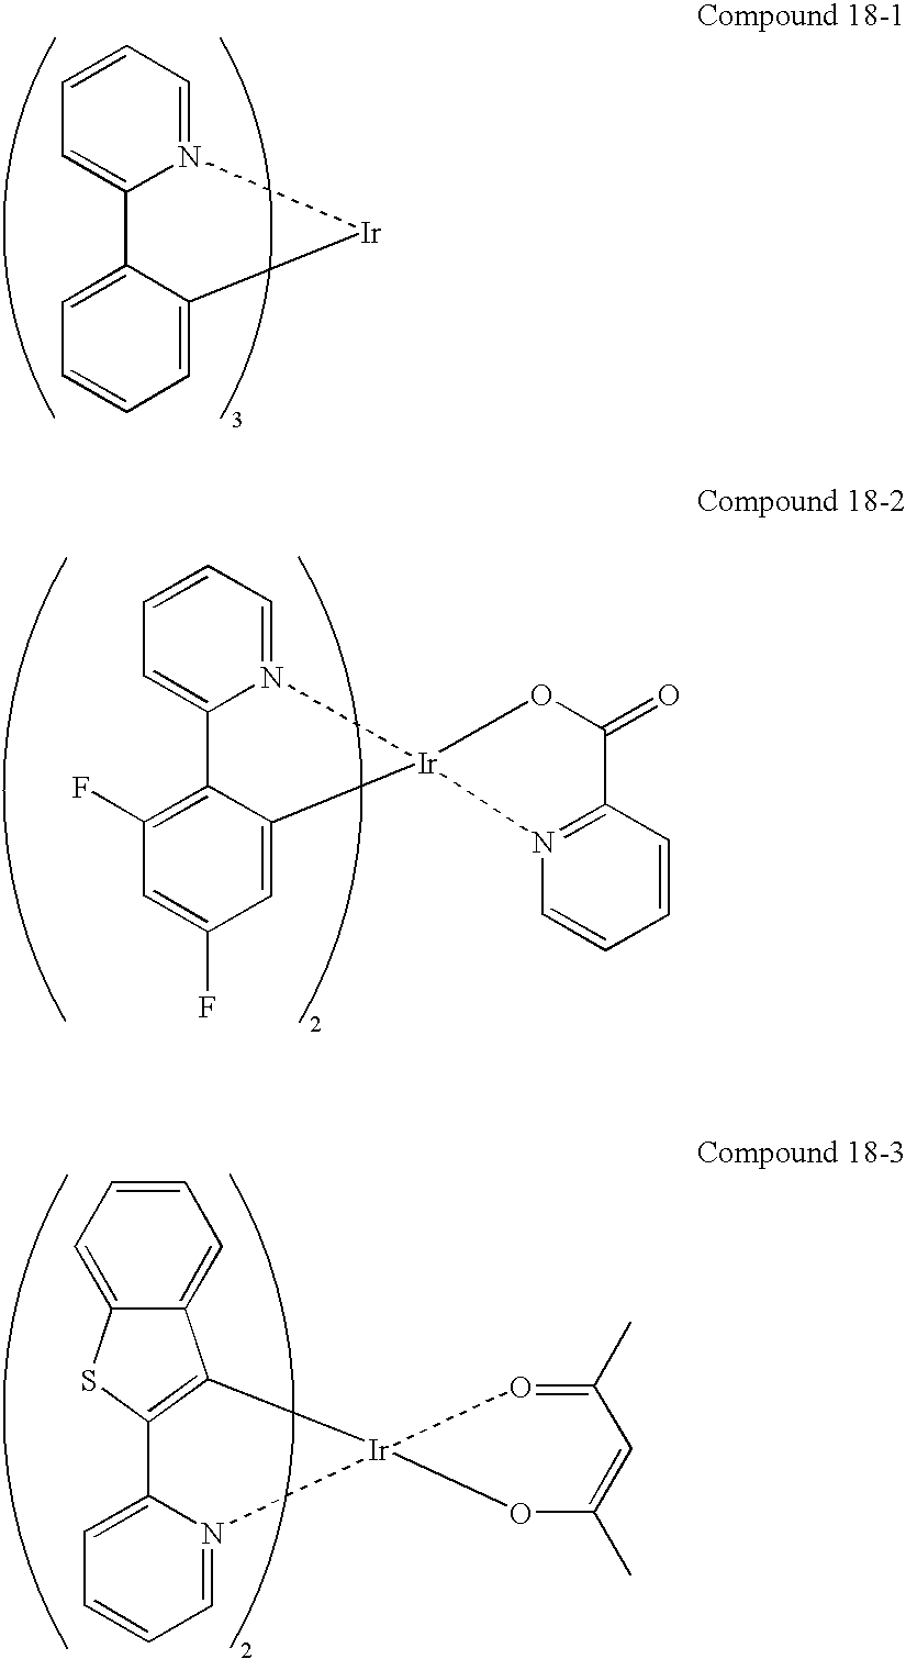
N12=CC=CC=C1C1=CC=CC=C1[Ir]2.C1=C2N(=CC=C1)[Ir]1(C3=CC(F)=CC(F)=C23)OC(=O)C2=N1C=CC=C2.C1=C2C(=CC=C1)C1=C(S2)C2=CC=CC=N2[Ir]12OC(C)=CC(C)=O2
